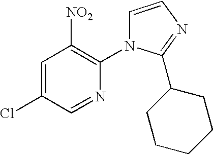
C1=C(Cl)C=NC(N2C=CN=C2C2CCCCC2)=C1[NO2]
